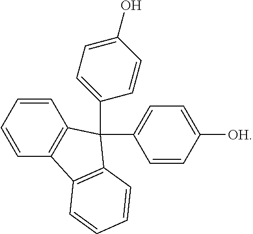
C1=CC([OH])=CC=C1C1(C2=CC=C(O)C=C2)C2=C(C=CC=C2)C2=C1C=CC=C2
